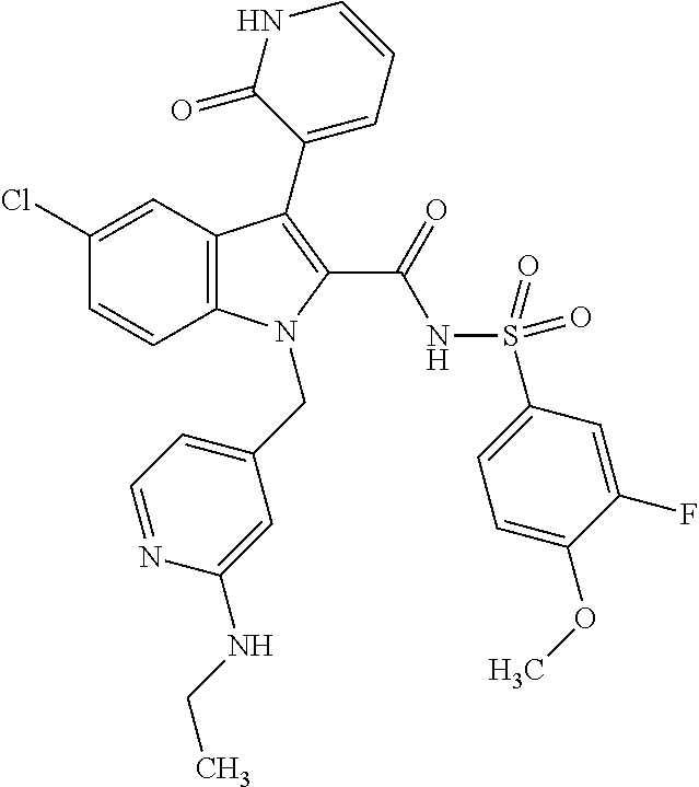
C1(Cl)=CC2=C(C=C1)N(CC1=CC=NC(NCC)=C1)C(C(=O)NS(=O)(=O)C1=CC=C(OC)C(F)=C1)=C2C1=CC=CNC1=O
